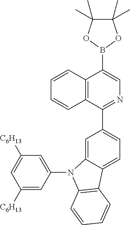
C12=C(C(C3=CC=C4C(=C3)N(C3=CC([C6H13])=CC([C6H13])=C3)C3=C4C=CC=C3)=NC=C1B1OC(C)(C)C(C)(C)O1)C=CC=C2
